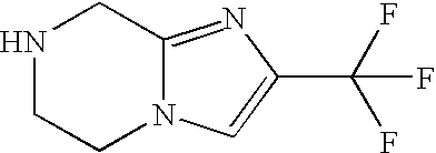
N12C(=NC(C(F)(F)F)=C1)CNCC2
